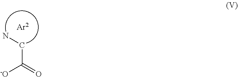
C(C(=O)[-O])N.[Ar2]
